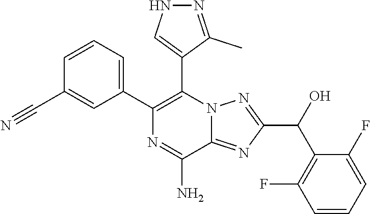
C1(C2=CC=CC(C#N)=C2)=C(C2=CNN=C2C)N2C(=NC(C(C3=C(F)C=CC=C3F)O)=N2)C(N)=N1
